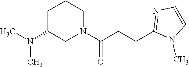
C1C(N(C)C)CN(C(CCC2=NC=CN2C)=O)CC1
